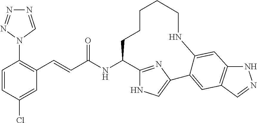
C1(N2C=NN=N2)=C(C=CC(NC2C3=NC(=CN3)C3=CC4=C(NN=C4)C=C3NCCCCC2)=O)C=C(Cl)C=C1
